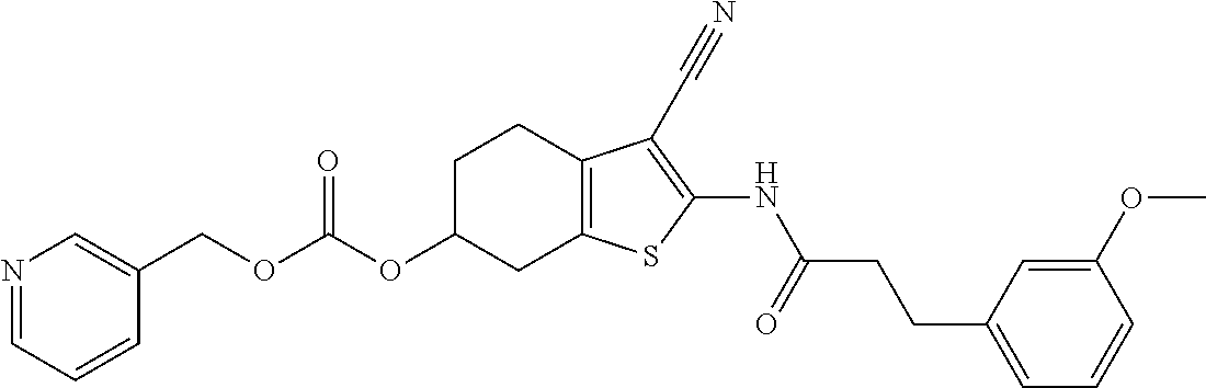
O(C(OC1CC2=C(CC1)C(C#N)=C(NC(CCC1=CC=CC(OC)=C1)=O)S2)=O)CC1=CN=CC=C1
